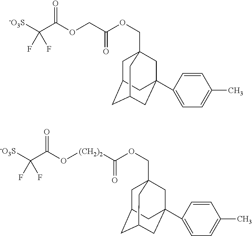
C(C(=O)OCC(OCC12CC3CC(CC(C4=CC=C(C)C=C4)(C1)C3)C2)=O)([-O3S])(F)F.C(C(=O)O[(CH2)2]C(OCC12CC3CC(CC(C4=CC=C(C)C=C4)(C1)C3)C2)=O)([-O3S])(F)F
